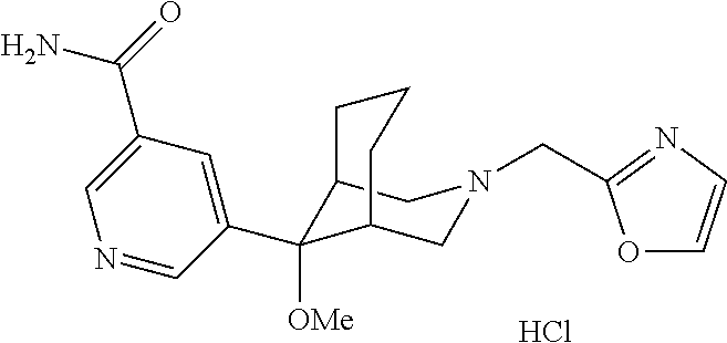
Cl.C1(C2([OMe])C3CN(CC4=NC=CO4)CC2CCC3)=CC(C(=O)N)=CN=C1
